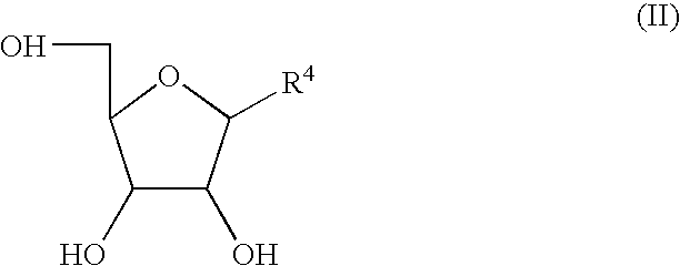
C1(O)C(O)C([R4])OC1CO
